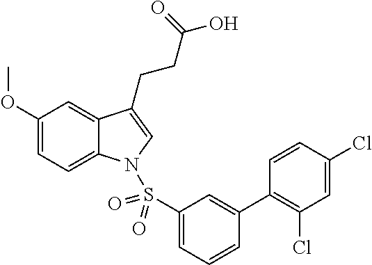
C1(OC)=CC=C2C(=C1)C(CCC(O)=O)=CN2S(C1=CC=CC(C2=C(Cl)C=C(Cl)C=C2)=C1)(=O)=O
